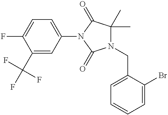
C1(N2C(=O)N(CC3=CC=CC=C3Br)C(C)(C)C2=O)=CC=C(F)C(C(F)(F)F)=C1
